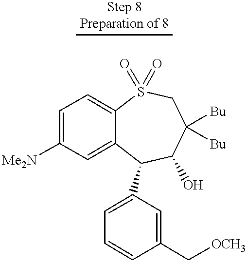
C1=C([Me2N])C=C2C(=C1)S(=O)(=O)CC([Bu])([Bu])C(O)C2C1=CC=CC(C[OCH3])=C1
